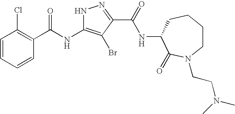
C1=CC=CC(C(NC2=C(Br)C(C(=O)NC3C(=O)N(CCN(C)C)CCCC3)=NN2)=O)=C1Cl
